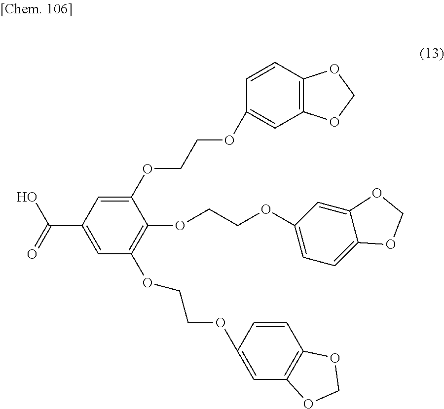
C1=C(C(=O)O)C=C(OCCOC2=CC3=C(C=C2)OCO3)C(OCCOC2=CC=C3C(=C2)OCO3)=C1OCCOC1=CC2=C(C=C1)OCO2
